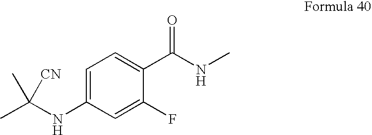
C1=C(NC(C)(C)[CN])C=C(F)C(C(NC)=O)=C1
